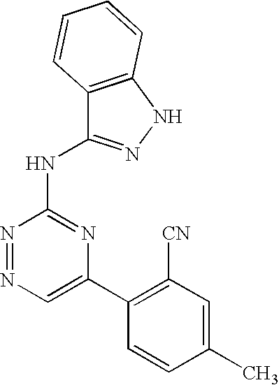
C1=C(C2=C([CN])C=C(C)C=C2)N=C(NC2=NNC3=C2C=CC=C3)N=N1
